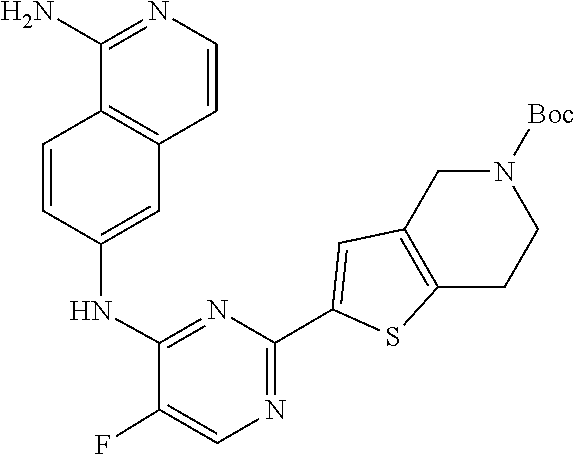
C1(N)=NC=CC2=C1C=CC(NC1=NC(C3=CC4=C(CCN([Boc])C4)S3)=NC=C1F)=C2
